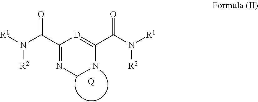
C1(C(N([R1])[R2])=O)=NCNC(C(N([R1])[R2])=O)=[D]1.[Q]
